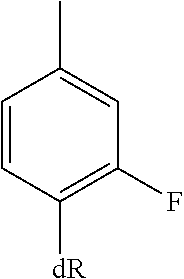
C1=CC([dR])=C(F)C=C1C
